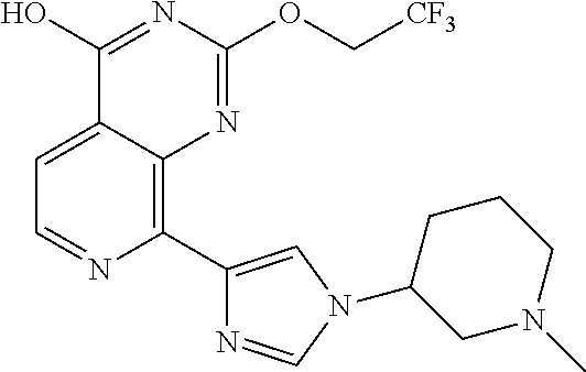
C1=C2C(=C(C3=CN(C4CN(C)CCC4)C=N3)N=C1)N=C(OC[CF3])N=C2O
